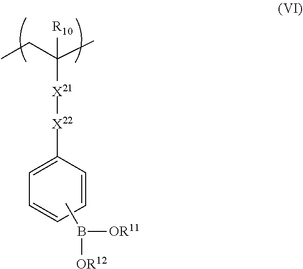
CCC(C)([X21][X22]C1=CC=CC=C1)[R10].CB([OR11])[OR12]
